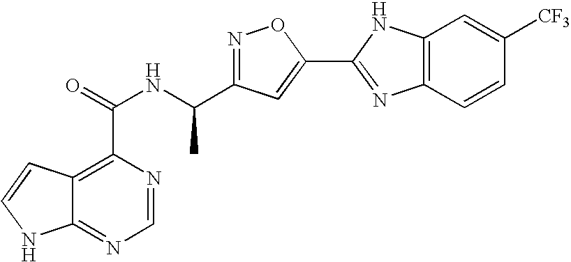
C12=NC=NC(C(NC(C3=NOC(C4=NC5=C(N4)C=C([CF3])C=C5)=C3)C)=O)=C1C=CN2
